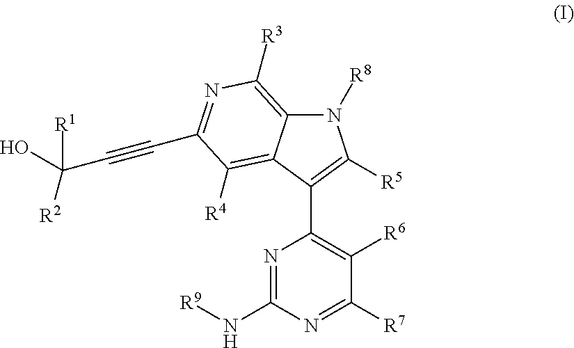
N1([R8])C2=C([R3])N=C(C#CC([R1])(O)[R2])C([R4])=C2C(C2=C([R6])C([R7])=NC(N[R9])=N2)=C1[R5]
